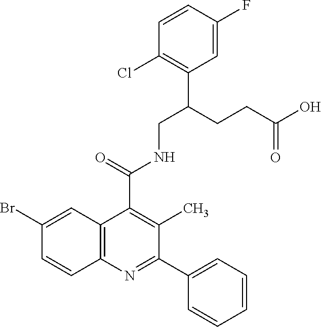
C1=CC2=C(C=C1Br)C(C(=O)NCC(CCC(O)=O)C1=C(Cl)C=CC(F)=C1)=C(C)C(C1=CC=CC=C1)=N2
